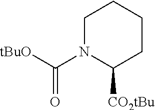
C1N(C([tBuO])=O)C([CO2tBu])CCC1
